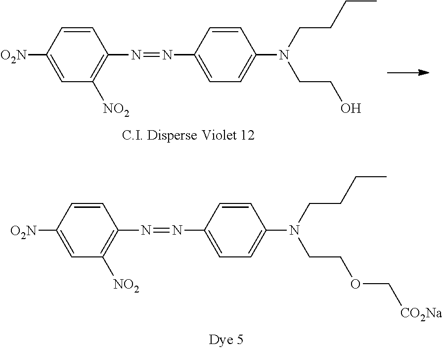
C1=CC([O2N])=CC([NO2])=C1N=NC1=CC=C(N(CCCC)CCOC[CO2Na])C=C1.C1=CC([O2N])=CC([NO2])=C1N=NC1=CC=C(N(CCCC)CCO)C=C1
